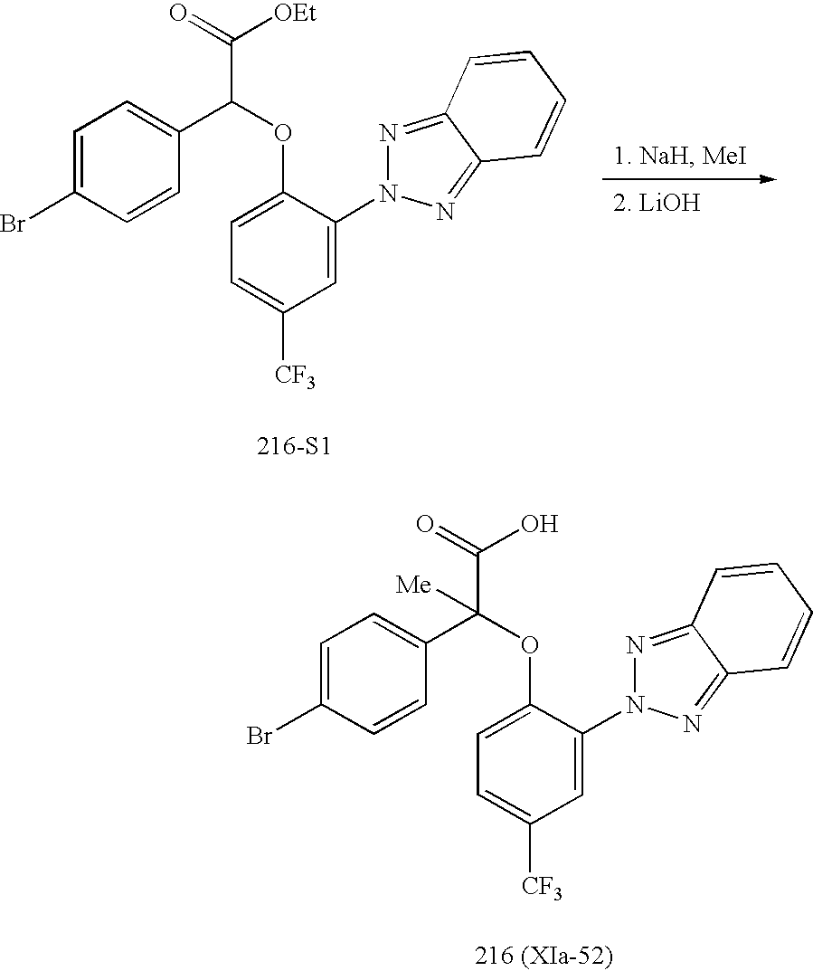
C1=C(Br)C=CC(C(OC2=CC=C([CF3])C=C2N2N=C3C(=N2)C=CC=C3)C([OEt])=O)=C1.[216-S1].C1=C(Br)C=CC(C(OC2=CC=C([CF3])C=C2N2N=C3C(=N2)C=CC=C3)(C(O)=O)[Me])=C1.[216 (XIa-52)]
